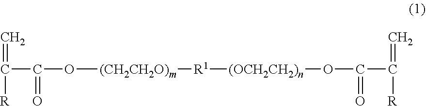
C(C(O[(CH2CH2O)m][R1][(OCH2CH2)n]OC(C([R])=C)=O)=O)([R])=C
